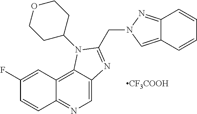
C1(F)=CC2=C3C(=CN=C2C=C1)N=C(CN1C=C2C(=N1)C=CC=C2)N3C1CCOCC1.[CF3COOH]
